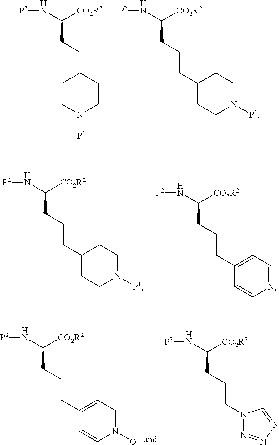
C1CN([P1])CCC1CCC(N[P2])[CO2R2].C1(CCCC(N[P2])[CO2R2])CCN([P1])CC1.C1(CCCC(N[P2])[CO2R2])CCN([P1])CC1.C1(CCCC(N[P2])[CO2R2])=CC=NC=C1.C1(CCCC(N[P2])[CO2R2])=CC=N(O)C=C1.N1(CCCC(N[P2])[CO2R2])N=NN=C1
